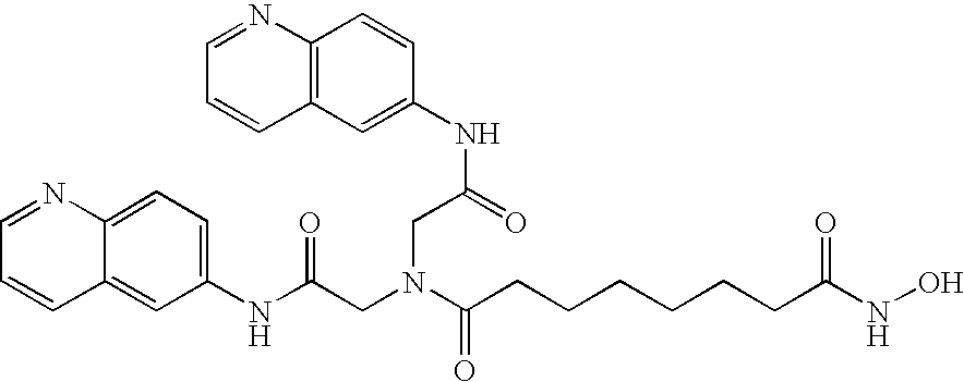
N(C(=O)CN(CC(NC1=CC2=C(C=C1)N=CC=C2)=O)C(=O)CCCCCCC(NO)=O)C1=CC=C2C(=C1)C=CC=N2
